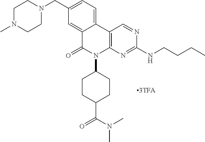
C1N(C)CCN(CC2=CC=C3C(=C2)C(=O)N(C2CCC(C(N(C)C)=O)CC2)C2=C3C=NC(NCCCC)=N2)C1
